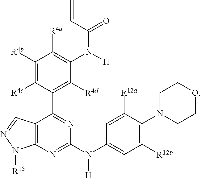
C12=C(N=C(N(C3=CC([R12b])=C(N4CCOCC4)C([R12a])=C3)[H])N=C1C1=C([R4d])C(N([H])C(C=C)=O)=C([R4a])C([R4b])=C1[R4c])N([R15])N=C2
